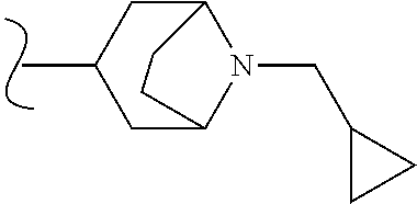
C1C2N(CC3CC3)C(CC1C)CC2
